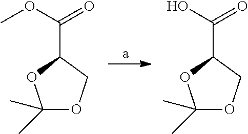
C1(C)(C)OCC(C(OC)=O)O1.C1(C)(C)OCC(C(O)=O)O1
